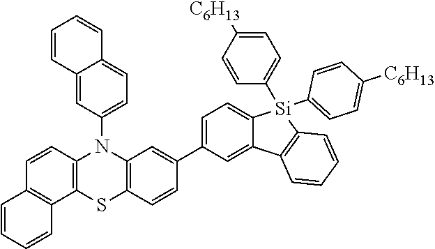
C1=CC=CC2=C1C=CC1=C2SC2=C(N1C1=CC=C3C(=C1)C=CC=C3)C=C(C1=CC=C3C(=C1)C1=C([Si]3(C3=CC=C([C6H13])C=C3)C3=CC=C([C6H13])C=C3)C=CC=C1)C=C2
